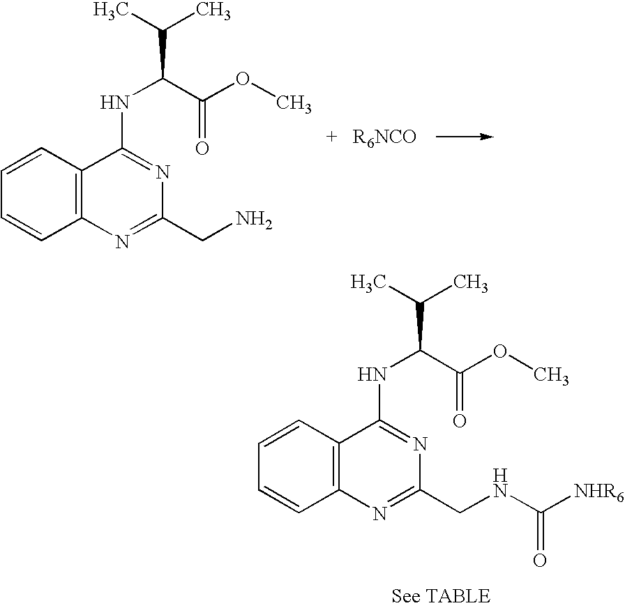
C12=C(C=CC=C1)C(NC(C(=O)OC)C(C)C)=NC(CN)=N2.C12=C(C=CC=C1)C(NC(C(=O)OC)C(C)C)=NC(CNC([NHR6])=O)=N2
